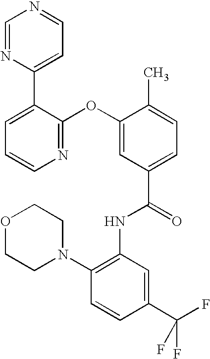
N1=C(OC2=CC(C(=O)NC3=C(N4CCOCC4)C=CC(C(F)(F)F)=C3)=CC=C2C)C(C2=CC=NC=N2)=CC=C1
